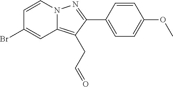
BrC1=CC2=C(CC=O)C(C3=CC=C(OC)C=C3)=NN2C=C1
